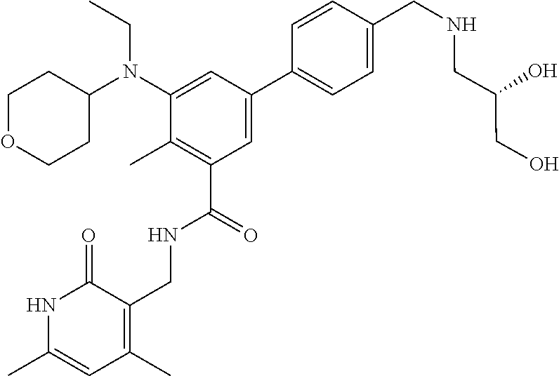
N1C(C)=CC(C)=C(CNC(C2=C(C)C(N(C3CCOCC3)CC)=CC(C3=CC=C(CNCC(CO)O)C=C3)=C2)=O)C1=O
